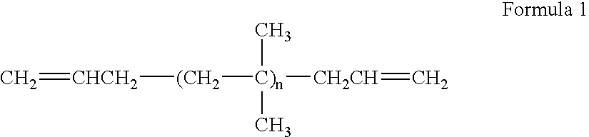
[(CH2]([C)n]([CH2CH]=C)(C)C)[CHCH2]=C
